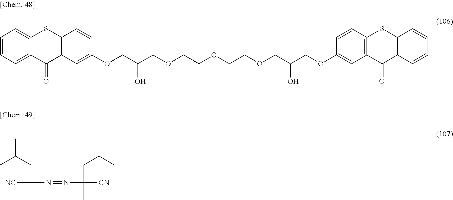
C1=CC=C2C(=C1)SC1C(C2=O)C=C(OCC(O)COCCOCCOCC(O)COC2=CC3=C(C=C2)SC2C(C3=O)C=CC=C2)C=C1.CC(CC(C)([NC])N=NC(C)(CC(C)C)[CN])C
